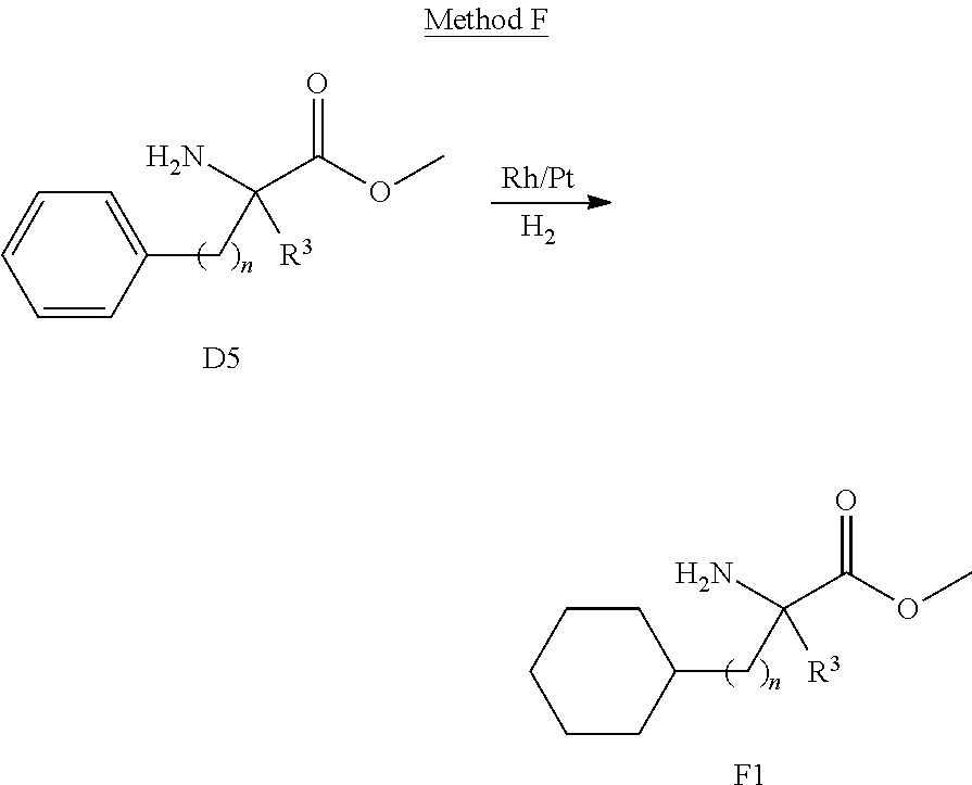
[Rh/Pt].[H2].NC(C(OC)=O)(CC1=CC=CC=C1)[R3].[D5].NC(C(OC)=O)(CC1CCCCC1)[R3].[F1]
